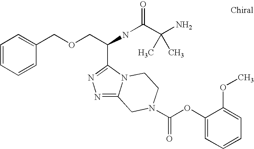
C1=CC=CC(COCC(NC(C(N)(C)C)=O)C2=NN=C3N2CCN(C(OC2=CC=CC=C2OC)=O)C3)=C1
